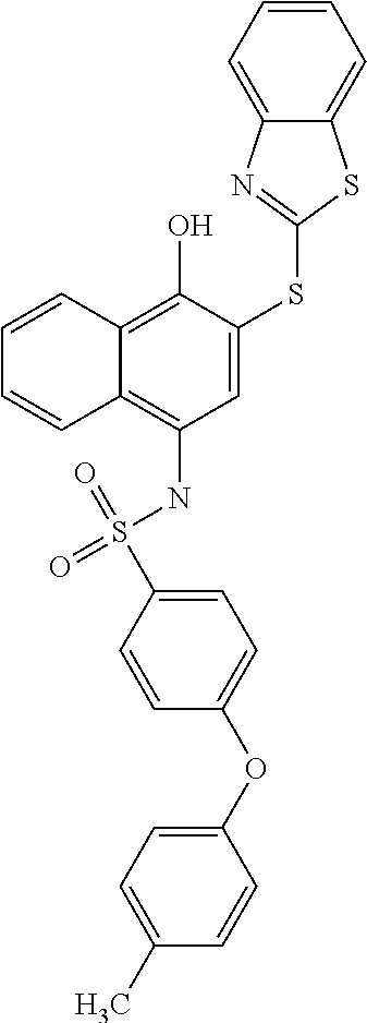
C1=CC2=C(O)C(SC3=NC4=CC=CC=C4S3)=CC(NS(=O)(C3=CC=C(OC4=CC=C(C)C=C4)C=C3)=O)=C2C=C1
